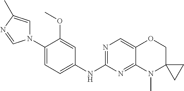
N1(C2=CC=C(NC3=NC=C4C(=N3)N(C)C3(CO4)CC3)C=C2OC)C=C(C)N=C1
